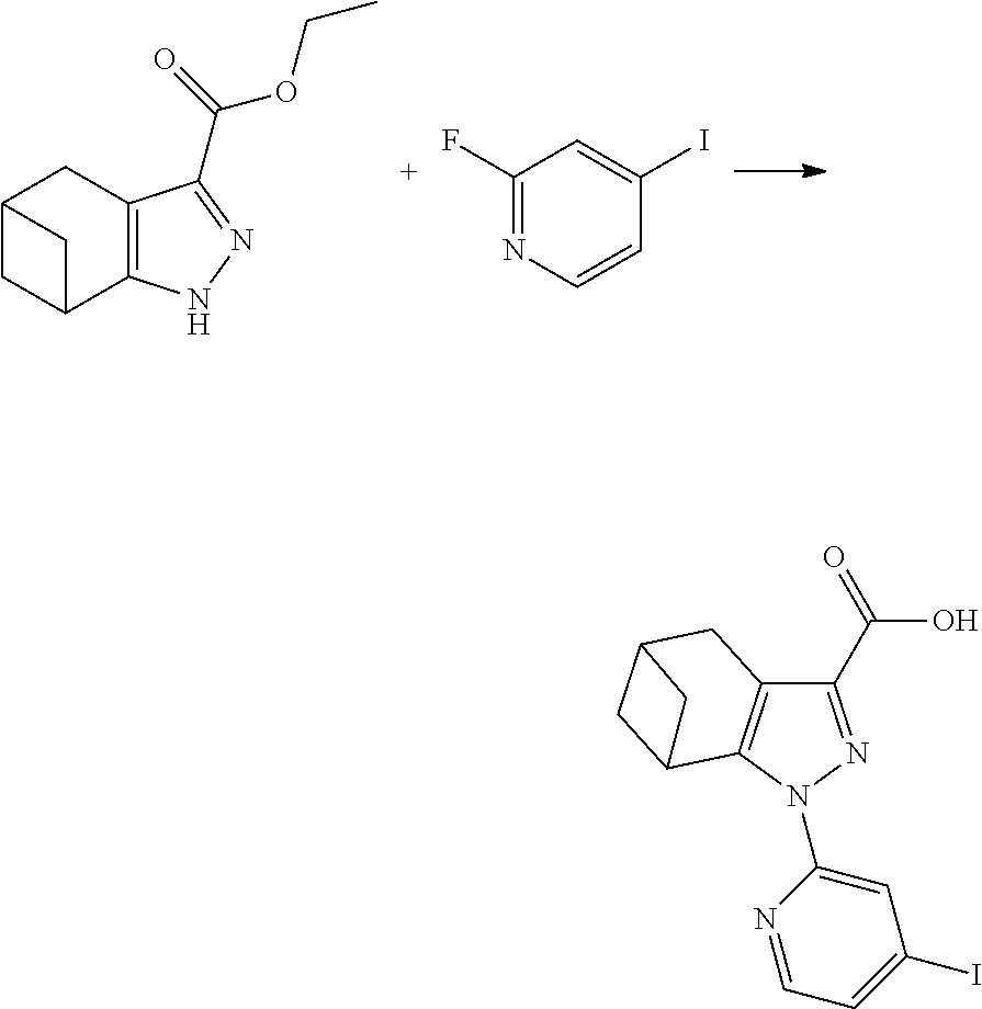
C12C3=C(CC(C1)C2)C(C(OCC)=O)=NN3.C1(F)=NC=CC(I)=C1.C(O)(=O)C1=NN(C2=CC(I)=CC=N2)C2=C1CC1CC2C1
